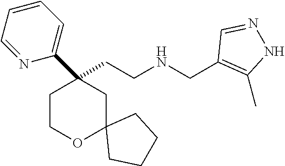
C(CNCC1=C(C)NN=C1)C1(C2=CC=CC=N2)CCOC2(C1)CCCC2
